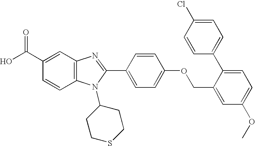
OC(C1=CC2=C(C=C1)N(C1CCSCC1)C(C1=CC=C(OCC3=CC(OC)=CC=C3C3=CC=C(Cl)C=C3)C=C1)=N2)=O
